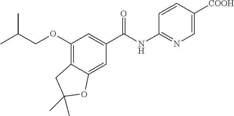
C1(OCC(C)C)=C2C(=CC(C(NC3=NC=C([COOH])C=C3)=O)=C1)OC(C)(C)C2
